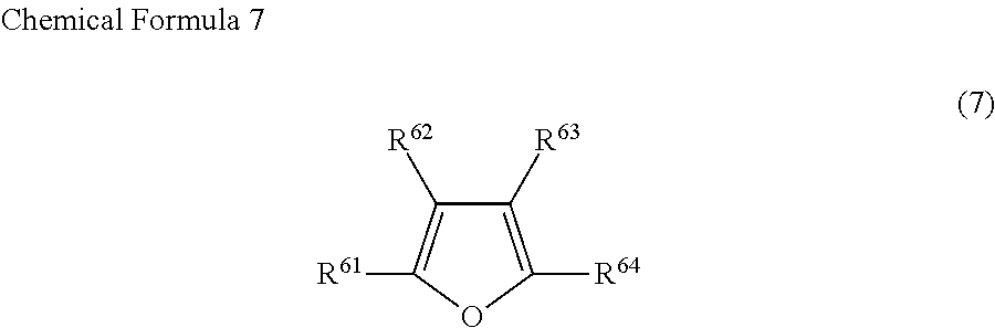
C1([R63])=C([R64])OC([R61])=C1[R62]
